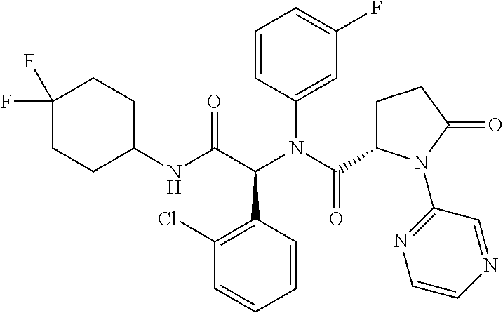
C1(NC(C(N(C(=O)C2CCC(=O)N2C2=NC=CN=C2)C2=CC(F)=CC=C2)C2=C(Cl)C=CC=C2)=O)CCC(F)(F)CC1
